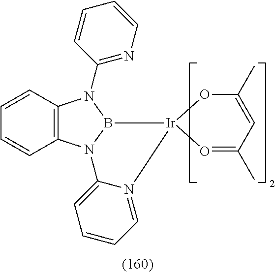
C12=C(N3B(N1C1=NC=CC=C1)[Ir]1(N4=CC=CC=C34)O=C(C)C=C(C)O1)C=CC=C2
